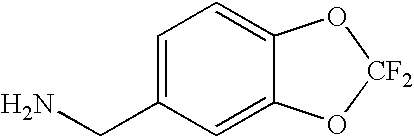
C1=C(CN)C=C2C(=C1)O[CF2]O2
